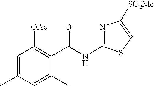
C1=C(C)C=C(C)C(C(NC2=NC([SO2Me])=CS2)=O)=C1[OAc]
